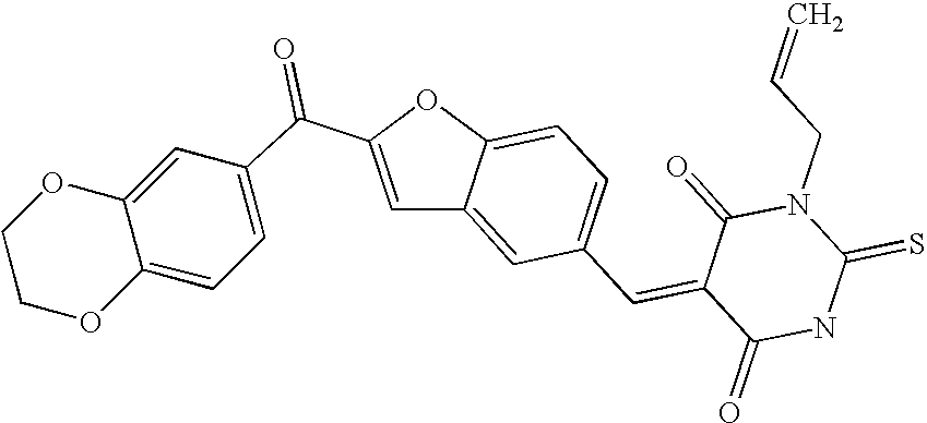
C1=C(C(=O)C2=CC=C3C(=C2)OCCO3)OC2=CC=C(C=C3C(=O)NC(=S)N(CC=C)C3=O)C=C12
